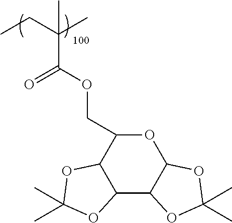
C(C(OCC1C2C(C3C(O1)OC(C)(C)O3)OC(C)(C)O2)=O)(CC)(C)C
